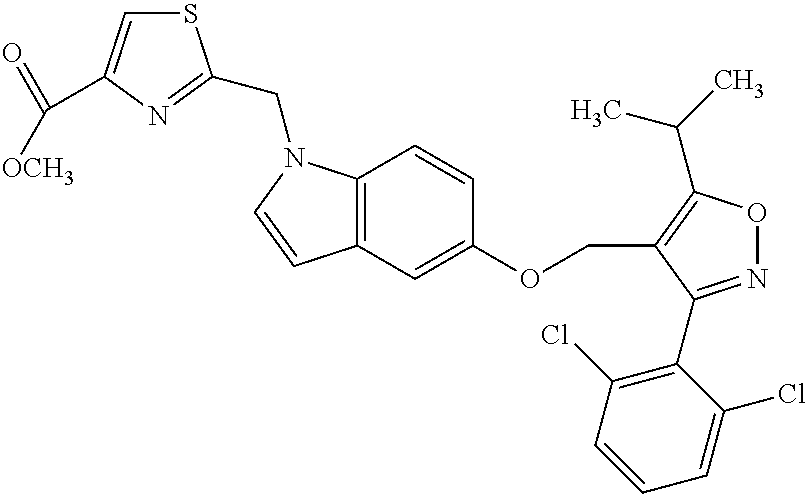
C12=C(C=C(OCC3=C(C(C)C)ON=C3C3=C(Cl)C=CC=C3Cl)C=C1)C=CN2CC1=NC(C(=O)[OCH3])=CS1
